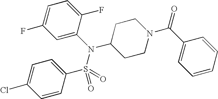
C1=C(N(S(=O)(C2=CC=C(Cl)C=C2)=O)C2CCN(C(=O)C3=CC=CC=C3)CC2)C(F)=CC=C1F
